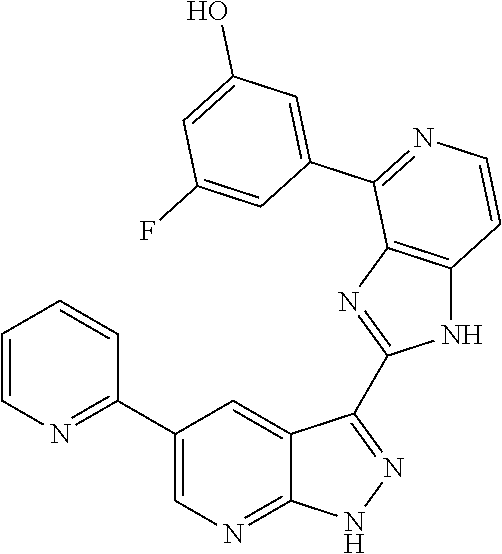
C1=CN=C(C2=CN=C3C(=C2)C(C2=NC4=C(N2)C=CN=C4C2=CC(O)=CC(F)=C2)=NN3)C=C1
